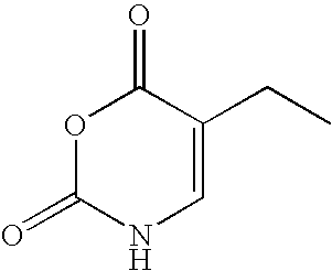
O1C(=O)NC=C(CC)C1=O
